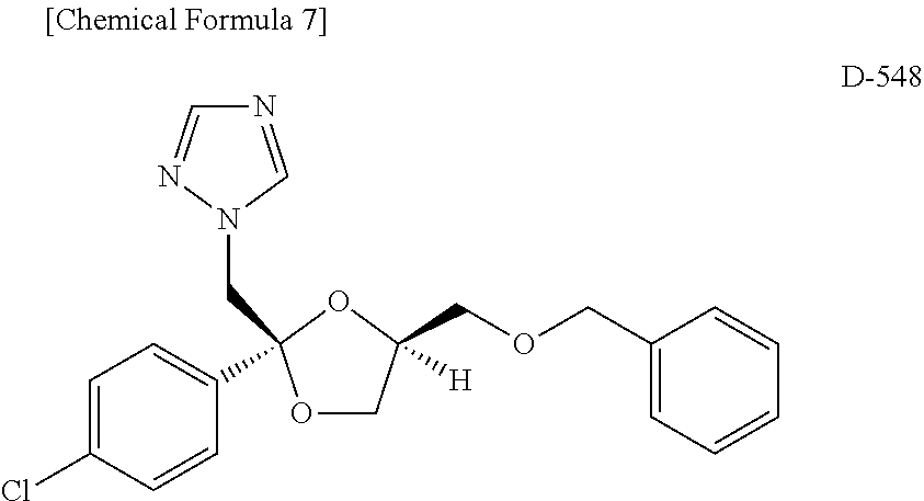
C1=C(Cl)C=CC(C2(CN3C=NC=N3)OCC(COCC3=CC=CC=C3)([H])O2)=C1
